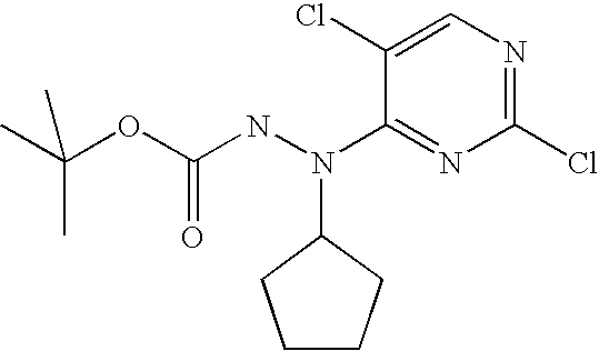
CC(C)(OC(=O)NN(C1CCCC1)C1=NC(Cl)=NC=C1Cl)C
